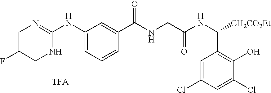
C1(NC2=NCC(F)CN2)=CC=CC(C(=O)NCC(NC(C2=C(O)C(Cl)=CC(Cl)=C2)[CH2CO2Et])=O)=C1
